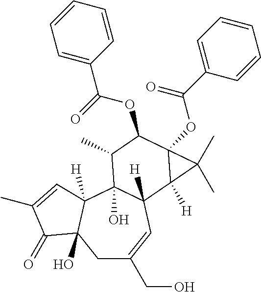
C1C(CO)=CC2([H])C(O)(C3([H])C1(O)C(=O)C(C)=C3)C(C)C(OC(=O)C1=CC=CC=C1)C1(OC(C3=CC=CC=C3)=O)C2([H])C1(C)C
